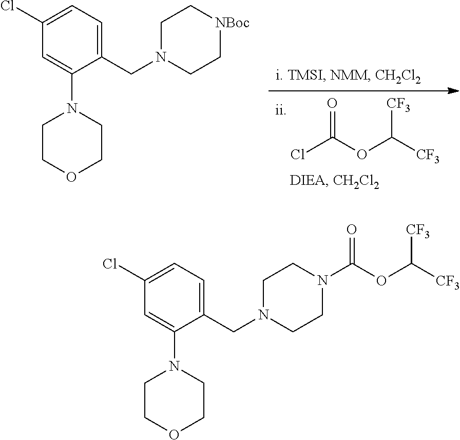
ClC(OC([CF3])[CF3])=O.C1=C(N2CCOCC2)C(CN2CC[NBoc]CC2)=CC=C1Cl.C1=C(N2CCOCC2)C(CN2CCN(C(=O)OC([CF3])[CF3])CC2)=CC=C1Cl
